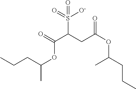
S(C(CC(OC(CCC)C)=O)C(=O)OC(C)CCC)(=O)([O-])=O
